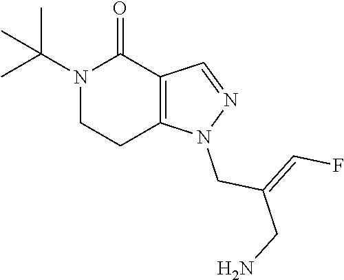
C(CN)(CN1N=CC2=C1CCN(C(C)(C)C)C2=O)=CF
